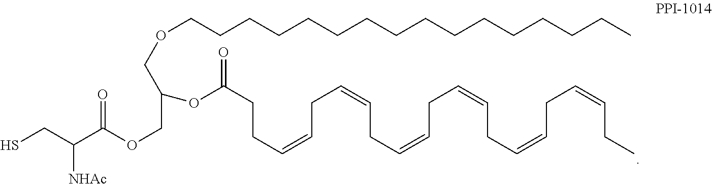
O(CCCCCCCCCCCCCCCC)CC(COC(=O)C(CS)[NHAc])OC(CCC=CCC=CCC=CCC=CCC=CCC=CCC)=O
